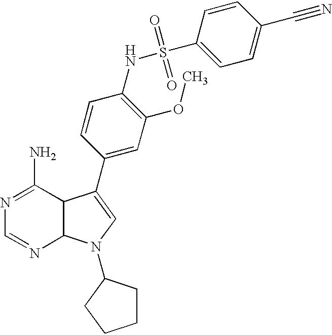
N1=C(N)C2C(N=C1)N(C1CCCC1)C=C2C1=CC(OC)=C(NS(C2=CC=C(C#N)C=C2)(=O)=O)C=C1
